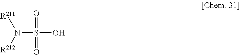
N(S(=O)(=O)O)([R212])[R211]
